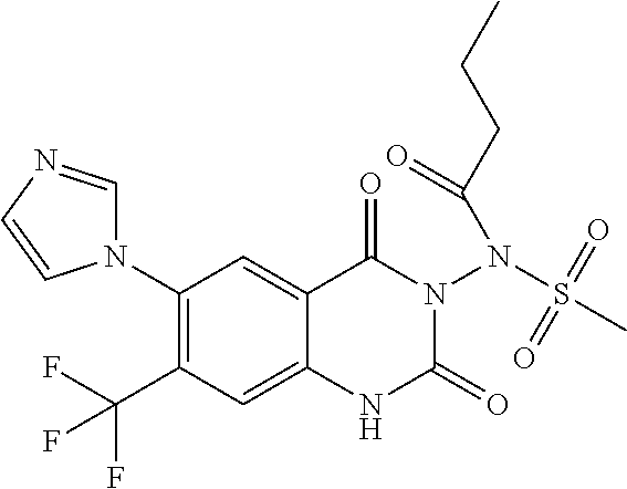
C1(N2C=NC=C2)=C(C(F)(F)F)C=C2C(=C1)C(=O)N(N(S(=O)(=O)C)C(CCC)=O)C(=O)N2
